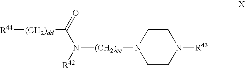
[R44][(CH2)dd]C(N([R42])[(CH2)ee]N1CCN([R43])CC1)=O
